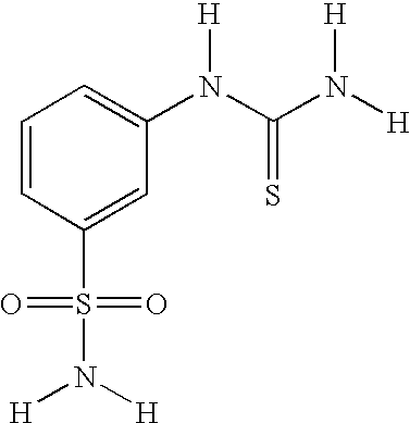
C1=CC(S(=O)(=O)N([H])[H])=CC(N(C(N([H])[H])=S)[H])=C1
